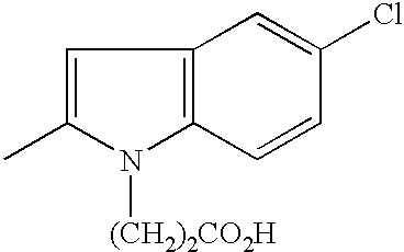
C1=C(C)N([(CH2)2CO2H])C2=C1C=C(Cl)C=C2
